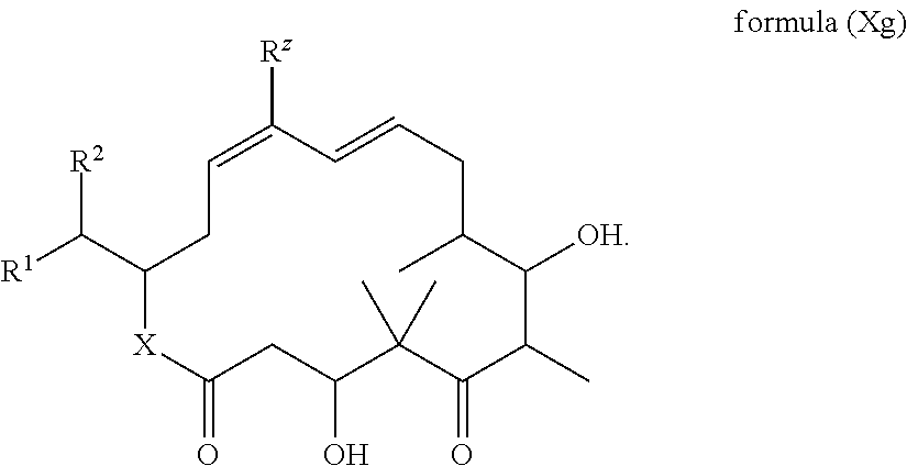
[R1]C([R2])C1[X]C(=O)CC(O)C(C)(C)C(=O)C(C)C([OH])C(C)CC=CC([Rz])=CC1
